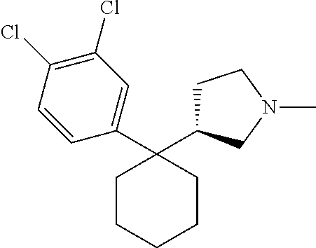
C1CCCCC1(C1=CC(Cl)=C(Cl)C=C1)C1CCN(C)C1
